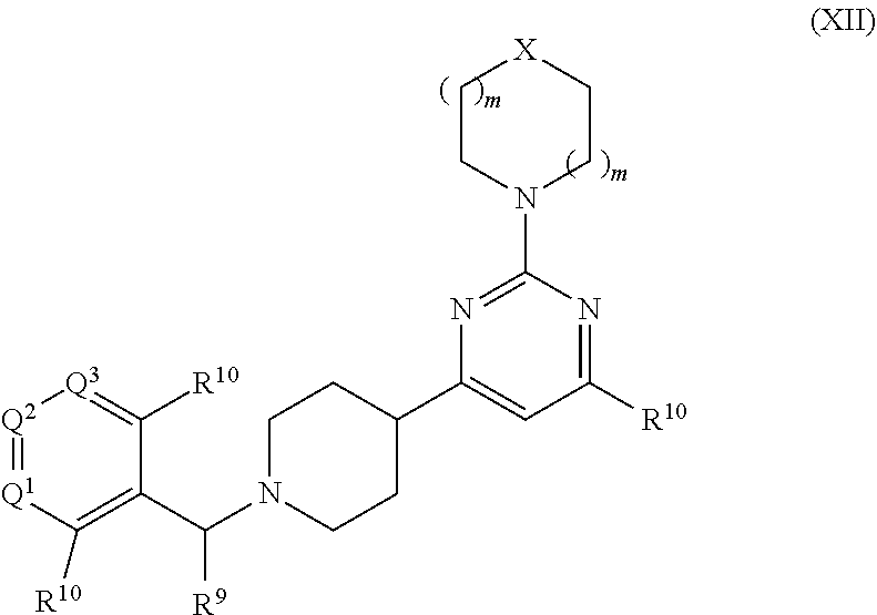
[Q2]1=[Q1]C([R10])=C(C(N2CCC(C3=CC([R10])=NC(N4CC[X]CC4)=N3)CC2)[R9])C([R10])=[Q3]1
